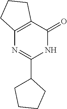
C1(C2=NC3=C(C(=O)N2)CCC3)CCCC1
